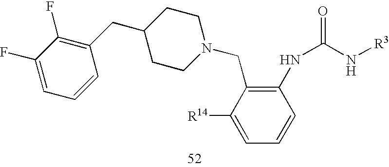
C1CN(CC2=C(NC(N[R3])=O)C=CC=C2[R14])CCC1CC1=C(F)C(F)=CC=C1
